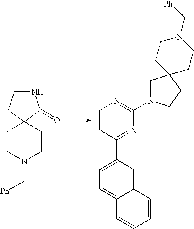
N1CCC2(C1=O)CCN(C[Ph])CC2.C1=CC(C2=CC=C3C(=C2)C=CC=C3)=NC(N2CC3(CC2)CCN(C[Ph])CC3)=N1
